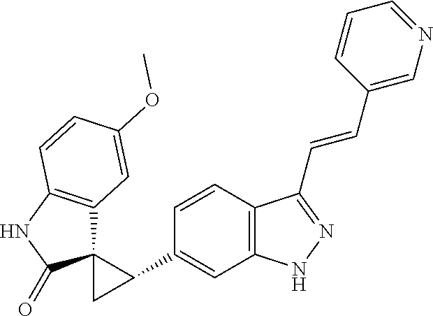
C12=C(C=C(OC)C=C1)C1(C(=O)N2)CC1C1=CC2=C(C=C1)C(C=CC1=CN=CC=C1)=NN2
